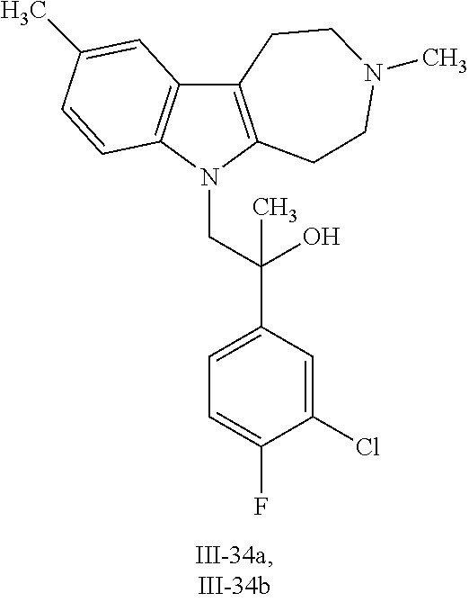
C12=C(N(CC(C3=CC=C(F)C(Cl)=C3)(O)C)C3=C1C=C(C)C=C3)CCN(C)CC2
